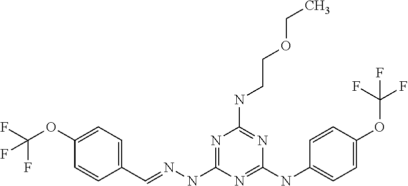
C1=CC(C=NNC2=NC(NCCOCC)=NC(NC3=CC=C(OC(F)(F)F)C=C3)=N2)=CC=C1OC(F)(F)F
